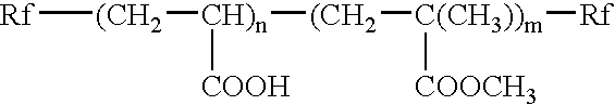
[Rf][(CH2][CH)n]([(CH2][C(CH3))m]([Rf])[COOCH3])[COOH]
